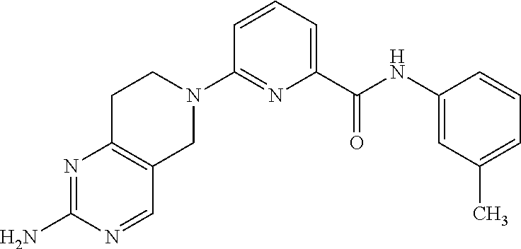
N1=C(N)N=CC2=C1CCN(C1=NC(C(NC3=CC(C)=CC=C3)=O)=CC=C1)C2
